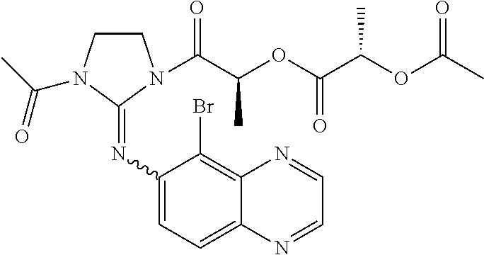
C1CN(C(C(OC(C(OC(C)=O)C)=O)C)=O)C(=NC2=CC=C3C(=C2Br)N=CC=N3)N1C(C)=O
